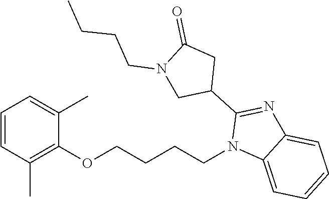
C1=CC(C)=C(OCCCCN2C3=CC=CC=C3N=C2C2CC(=O)N(CCCC)C2)C(C)=C1
